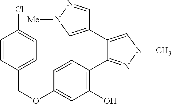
C(OC1=CC(O)=C(C2=NN(C)C=C2C2=CN([Me])N=C2)C=C1)C1=CC=C(Cl)C=C1
